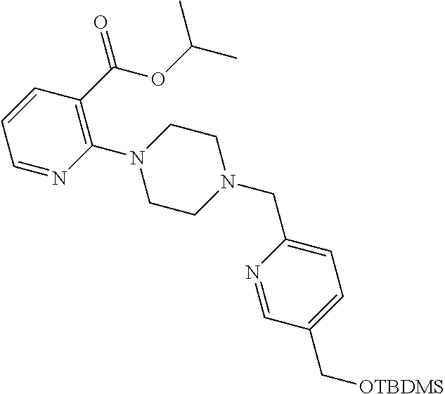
C1=NC(N2CCN(CC3=CC=C(C[OTBDMS])C=N3)CC2)=C(C(OC(C)C)=O)C=C1
